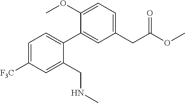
C1=C([F3C])C=C(CNC)C(C2=CC(CC(OC)=O)=CC=C2OC)=C1
